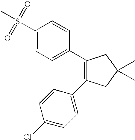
C1(C2=CC=C(S(C)(=O)=O)C=C2)=C(C2=CC=C(Cl)C=C2)CC(C)(C)C1
